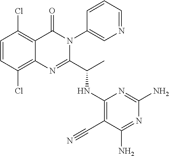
C1=CC(Cl)=C2C(=C1Cl)C(=O)N(C1=CN=CC=C1)C(C(C)NC1=C(C#N)C(N)=NC(N)=N1)=N2
